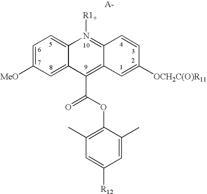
C1=C([MeO])C=C2C(=C1)N([R1+])=C1C(=C2C(OC2=C(C)C=C([R12])C=C2C)=O)C=C([OCH2C(O)R11])C=C1
